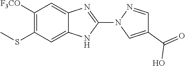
[F3CO]C1=C(SC)C=C2C(=C1)N=C(N1C=C(C(=O)O)C=N1)N2
